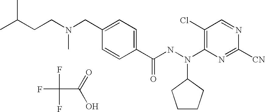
FC(C(=O)O)(F)F.CN(CCC(C)C)CC1=CC=C(C(NN(C2=C(Cl)C=NC([CN])=N2)C2CCCC2)=O)C=C1
